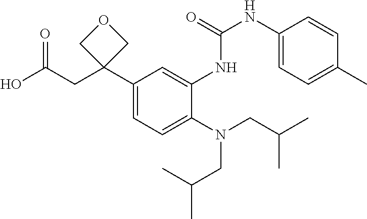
C1(C2(CC(O)=O)COC2)=CC=C(N(CC(C)C)CC(C)C)C(NC(NC2=CC=C(C)C=C2)=O)=C1
